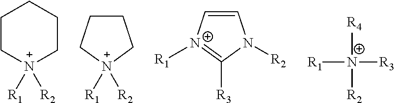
C1C[N+]([R1])([R2])CCC1.[N+]1([R1])([R2])CCCC1.C1([R3])=[N+]([R1])C=CN1[R2].[R4][N+]([R2])([R3])[R1]
